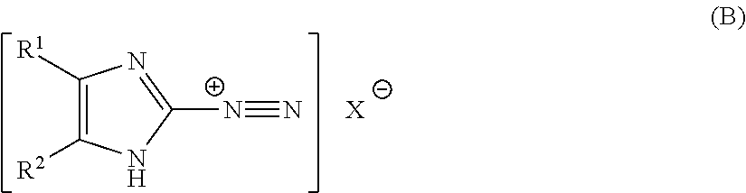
C1([R1])=C([R2])NC([N+]#N)=N1.[X]
